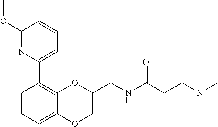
C1=C2C(=C(C3=CC=CC(OC)=N3)C=C1)OC(CNC(CCN(C)C)=O)CO2
